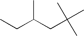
CCC(CC(C)(C)C)C
